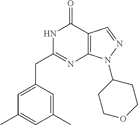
N1C(CC2=CC(C)=CC(C)=C2)=NC2=C(C1=O)C=NN2C1CCOCC1
